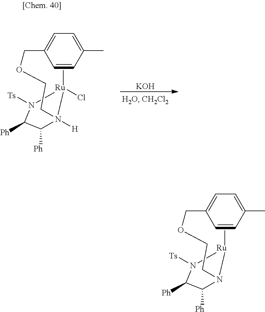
[Ru]1(C)(Cl)N([H])(CCOCC2=CC=C(C)C=C2)C([Ph])C([Ph])N1[Ts].[KOH].[Ru]1(C)N(CCOCC2=CC=C(C)C=C2)C([Ph])C([Ph])N1[Ts]
